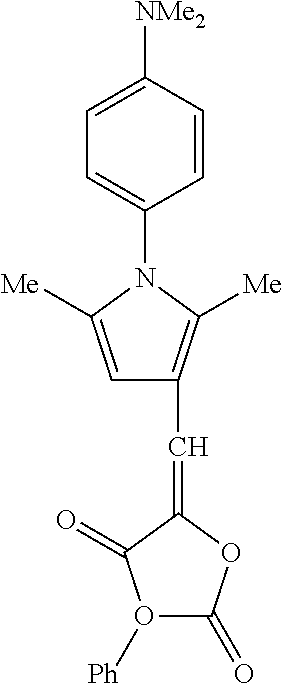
C1=C([NMe2])C=CC(N2C([Me])=CC(C=C3OC(=O)O([Ph])C3=O)=C2[Me])=C1
